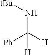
[Ph]C([H])(N[tBu])[H]
